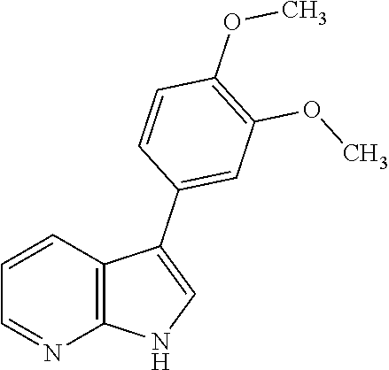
C1=CC2=C(N=C1)NC=C2C1=CC(OC)=C(OC)C=C1
